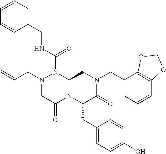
N(C(=O)N1N(CC=C)CC(=O)N2C1CN(CC1=CC=CC3=C1OCO3)C(=O)C2CC1=CC=C(O)C=C1)CC1=CC=CC=C1
